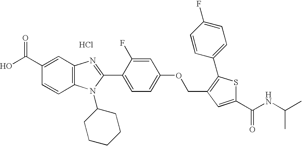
OC(C1=CC2=C(C=C1)N(C1CCCCC1)C(C1=CC=C(OCC3=C(C4=CC=C(F)C=C4)SC(C(NC(C)C)=O)=C3)C=C1F)=N2)=O.Cl
